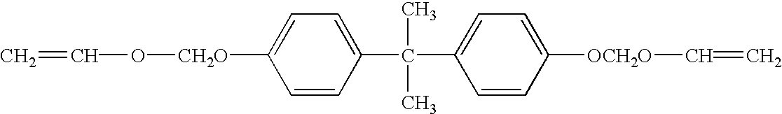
C=CO[CH2O]C1=CC=C(C(C2=CC=C([OCH2O]C=C)C=C2)(C)C)C=C1
